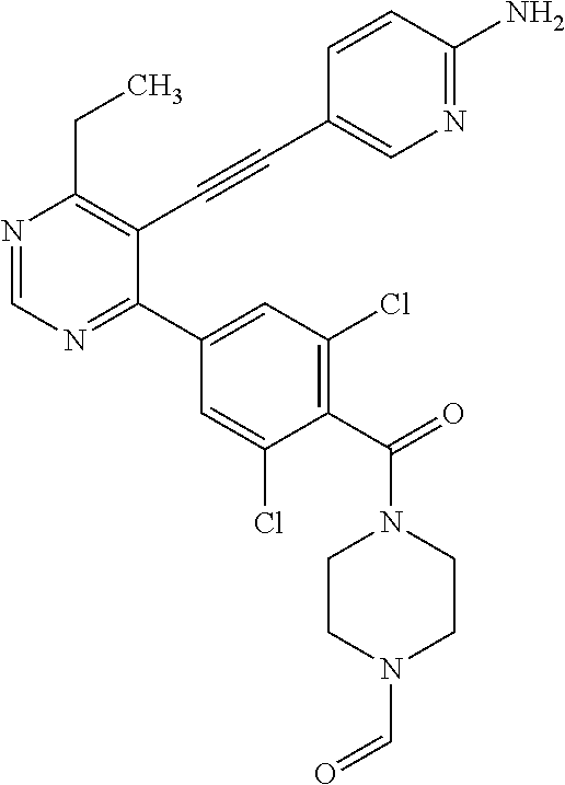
N1=CN=C(C2=CC(Cl)=C(C(=O)N3CCN(C=O)CC3)C(Cl)=C2)C(C#CC2=CN=C(N)C=C2)=C1CC
